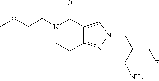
C(COC)N1C(=O)C2=CN(CC(CN)=CF)N=C2CC1
